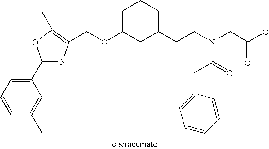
C1=CC=C(C2=NC(COC3CC(CCN(CC(O)=O)C(=O)CC4=CC=CC=C4)CCC3)=C(C)O2)C=C1C
